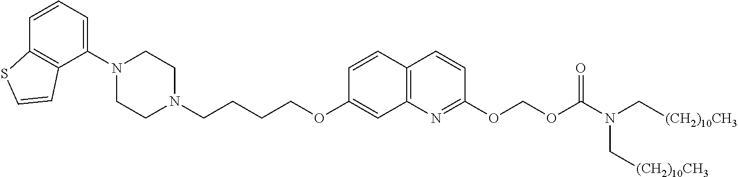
C1=CC2=C(C(N3CCN(CCCCOC4=CC5=C(C=C4)C=CC(OCOC(N(C[(CH2)10CH3])C[(CH2)10CH3])=O)=N5)CC3)=C1)C=CS2
